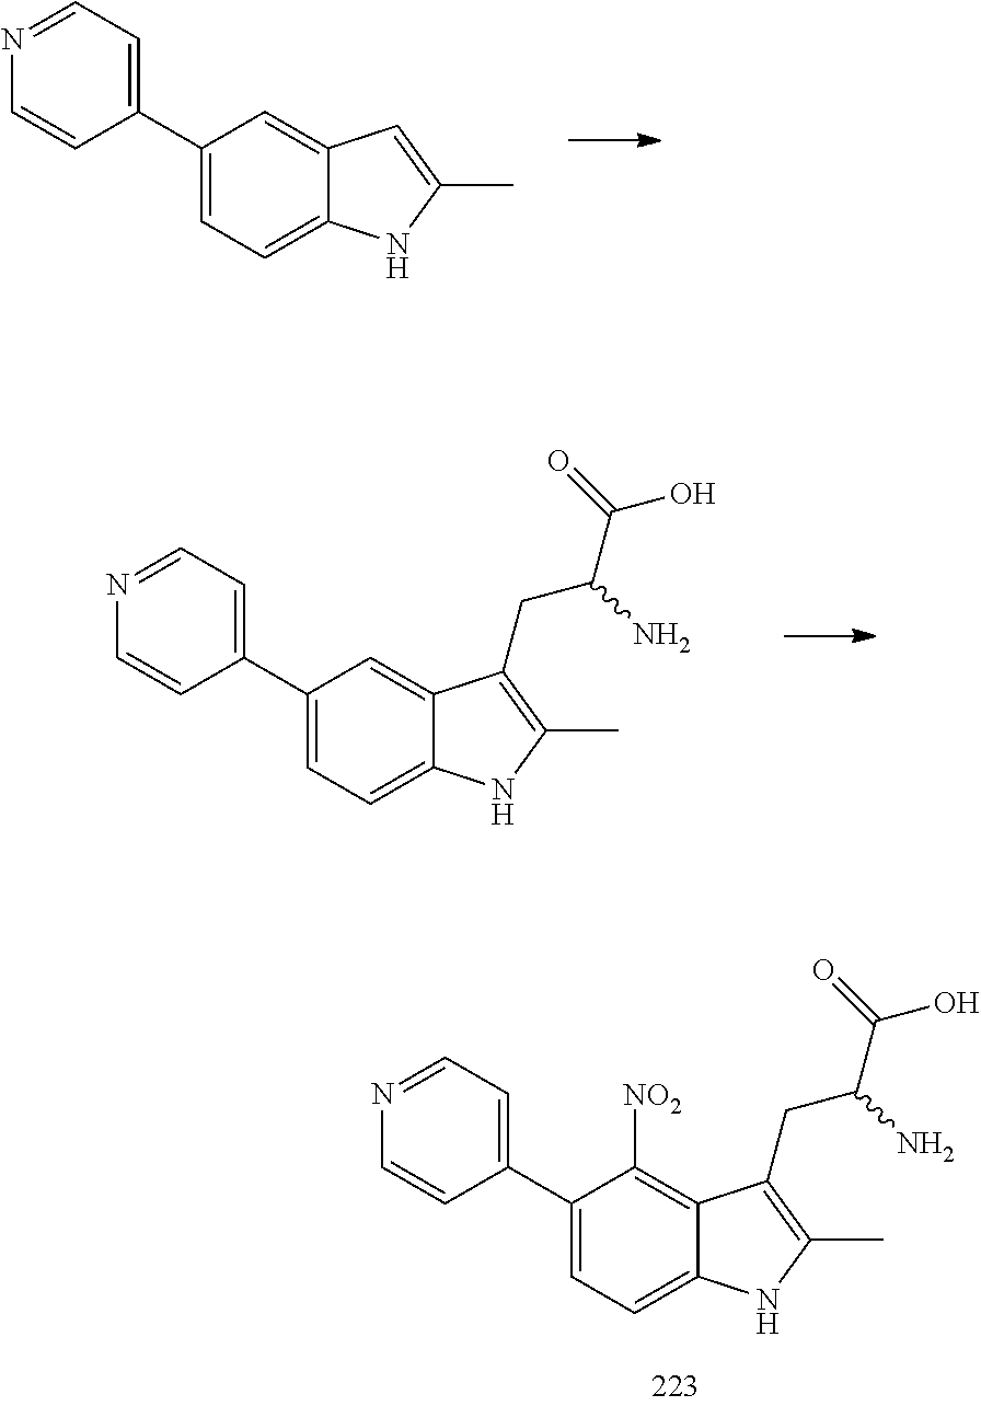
C1(C2=CC=NC=C2)=CC=C2C(=C1)C=C(C)N2.C1(C2=CC=NC=C2)=CC=C2C(=C1)C(CC(C(O)=O)N)=C(C)N2.C1(C2=CC=NC=C2)=CC=C2C(=C1[NO2])C(CC(C(O)=O)N)=C(C)N2
